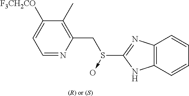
[(R) or (S)].C1=NC(CS(C2=NC3=C(N2)C=CC=C3)->O)=C(C)C([F3CH2CO])=C1
